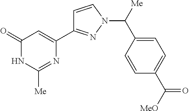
C1=CN(C([Me])C2=CC=C(C([MeO])=O)C=C2)N=C1C1=CC(=O)NC([Me])=N1
